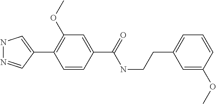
N1N=CC(C2=C(OC)C=C(C(NCCC3=CC=CC(OC)=C3)=O)C=C2)=C1
